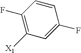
C1=CC(F)=C([X1])C=C1F
